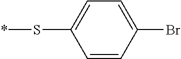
C1=CC(Br)=CC=C1S*
